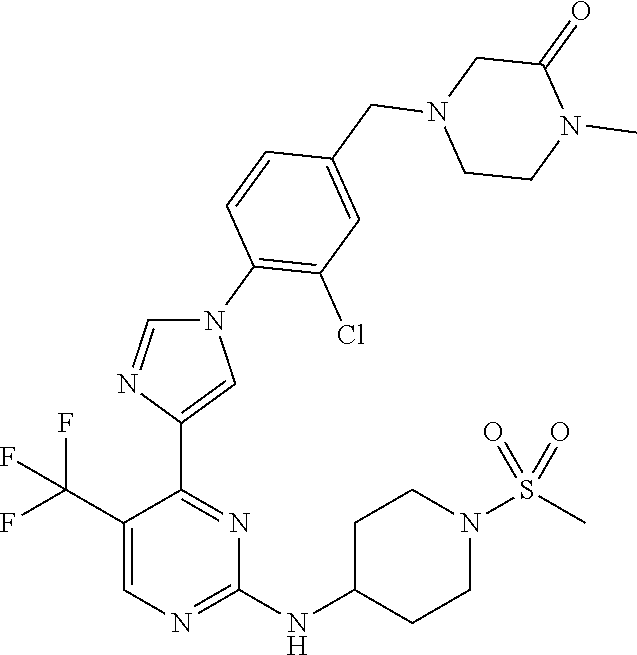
C1(C(F)(F)F)=CN=C(NC2CCN(S(C)(=O)=O)CC2)N=C1C1=CN(C2=C(Cl)C=C(CN3CCN(C)C(=O)C3)C=C2)C=N1
